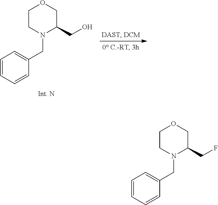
C1=CC=CC(CN2C(CF)COCC2)=C1.C1=CC=CC(CN2C(CO)COCC2)=C1
